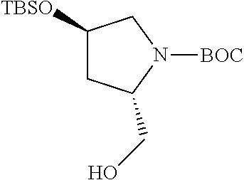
[TBSO]C1CC(CO)N([BOC])C1
